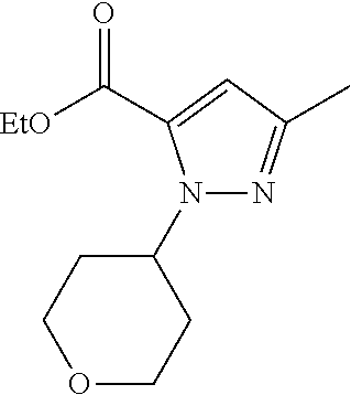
N1(C2CCOCC2)N=C(C)C=C1C([EtO])=O
